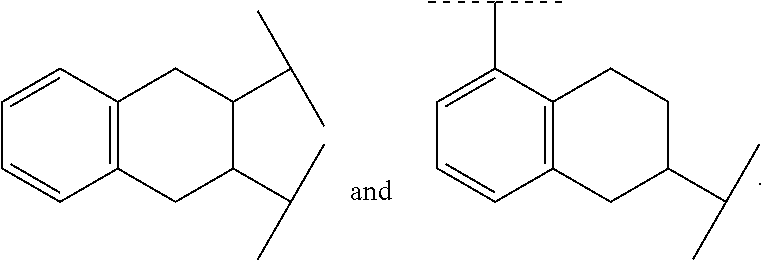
C12=C(CC(C(C)C)C(C(C)C)C1)C=CC=C2.C12=C(CC(C(C)C)CC1)C=CC=C2C(C)C
